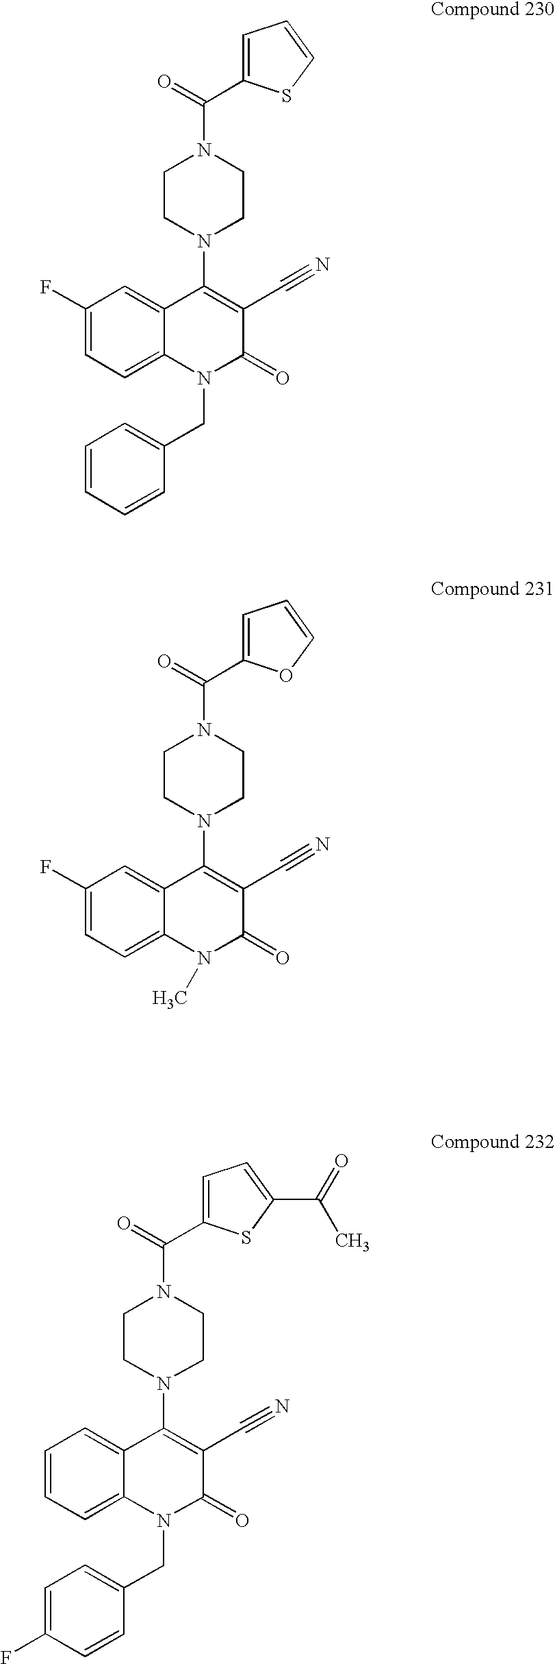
C1=C(C(=O)N2CCN(C3=C(C#N)C(=O)N(CC4=CC=CC=C4)C4=CC=C(F)C=C34)CC2)SC=C1.C1=C(C(=O)N2CCN(C3=C(C#N)C(=O)N(C)C4=CC=C(F)C=C34)CC2)OC=C1.C1=C(C(=O)N2CCN(C3=C(C#N)C(=O)N(CC4=CC=C(F)C=C4)C4=CC=CC=C34)CC2)SC(C(=O)C)=C1
